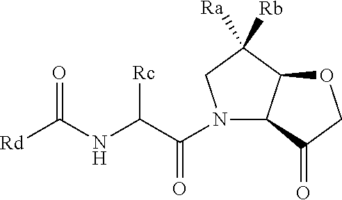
[Rd]C(NC(C(N1C2C(C([Ra])([Rb])C1)OCC2=O)=O)[Rc])=O
